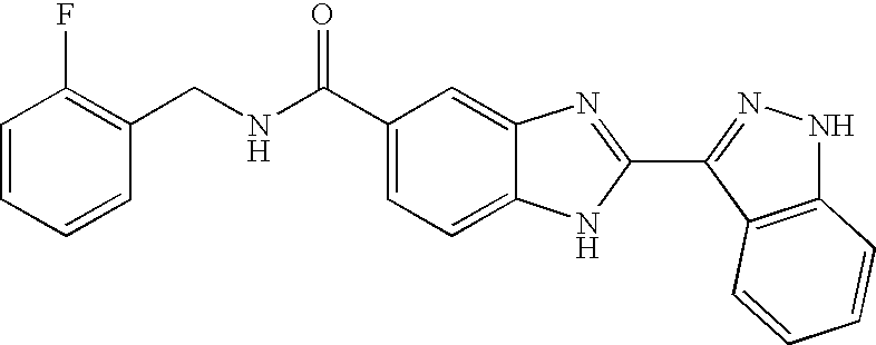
C1(C(NCC2=C(F)C=CC=C2)=O)=CC=C2C(=C1)N=C(C1=NNC3=C1C=CC=C3)N2
